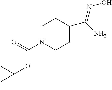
N1(C(=O)OC(C)(C)C)CCC(C(N)=NO)CC1
